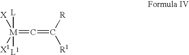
[L][M]([L1])(=C=C([R])[R1])([X])[X1]
